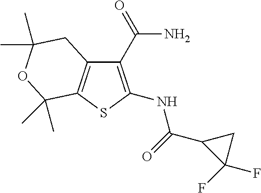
C1(C(N)=O)=C(NC(=O)C2C(F)(F)C2)SC2=C1CC(C)(C)OC2(C)C
